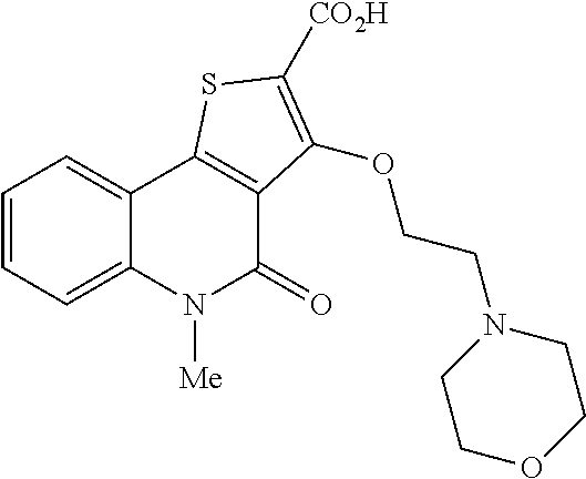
C1=CC=C2C(=C1)C1=C(C(=O)N2[Me])C(OCCN2CCOCC2)=C([CO2H])S1
